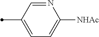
N1=CC(C)=CC=C1[NHAc]
